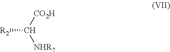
[R2]C([CO2H])[NHR7]
